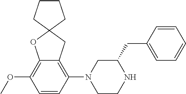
C12=C(OC)C=CC(N3CCNC(CC4=CC=CC=C4)C3)=C1CC1(O2)CCCC1
